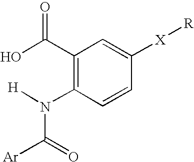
C1(C(O)=O)=C(N([H])C([Ar])=O)C=CC([X][R])=C1
